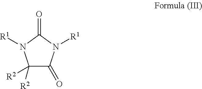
C1([R2])([R2])C(=O)N([R1])C(=O)N1[R1]
